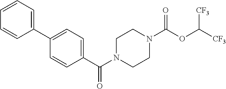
C1(C2=CC=CC=C2)=CC=C(C(N2CCN(C(OC([CF3])[CF3])=O)CC2)=O)C=C1
